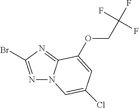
N1=C(Br)N=C2N1C=C(Cl)C=C2OCC(F)(F)F
